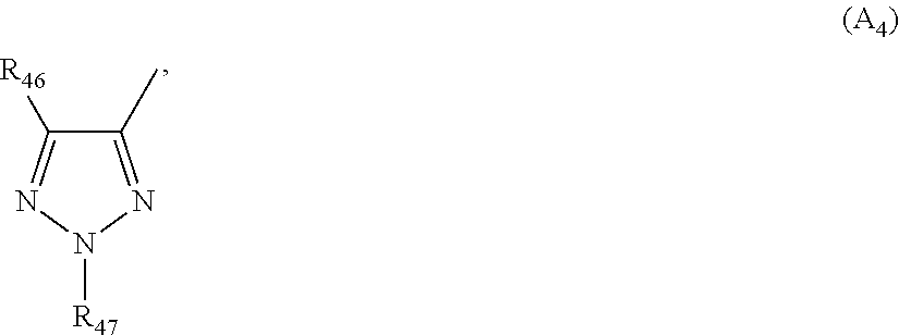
C1(C)=NN([R47])N=C1[R46]
